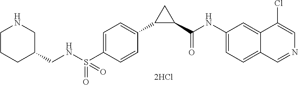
C(NS(C1=CC=C(C2C(C(NC3=CC=C4C(=C3)C(Cl)=CN=C4)=O)C2)C=C1)(=O)=O)C1CNCCC1
